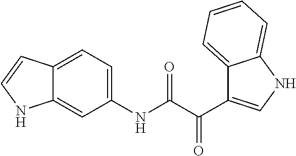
C12=CC=C(NC(C(C3=CNC4=CC=CC=C34)=O)=O)C=C1NC=C2
